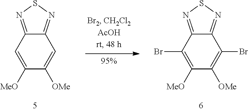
C1([MeO])=CC2=NSN=C2C=C1[OMe].C1([MeO])=C(Br)C2=NSN=C2C(Br)=C1[OMe]
